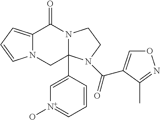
C12=CC=CN1CC1(C3=C[N+](O)=CC=C3)N(C2=O)CCN1C(=O)C1=CON=C1C
